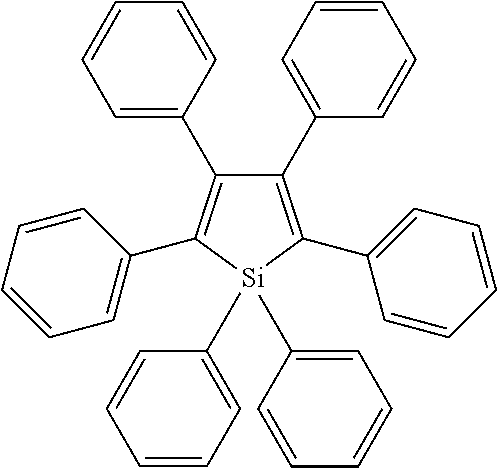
C1(C2=CC=CC=C2)=C(C2=CC=CC=C2)[Si](C2=CC=CC=C2)(C2=CC=CC=C2)C(C2=CC=CC=C2)=C1C1=CC=CC=C1
